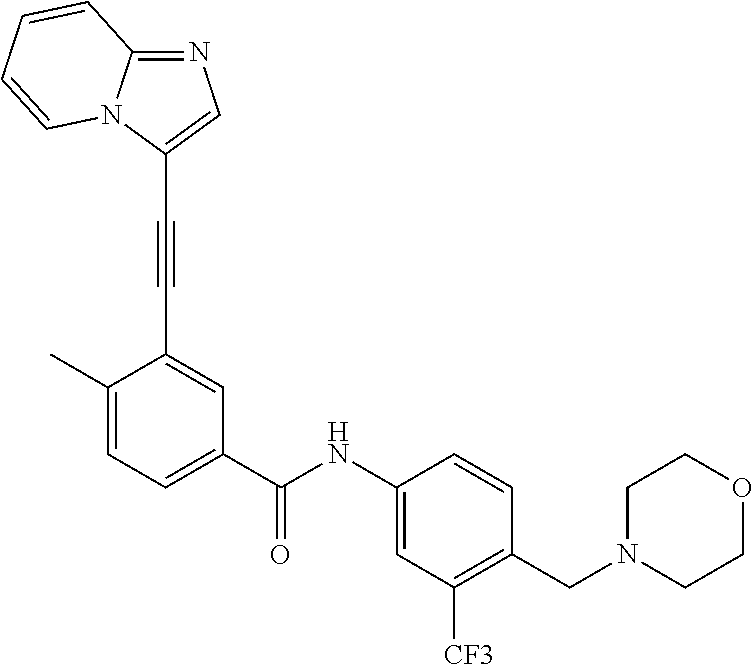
C12=NC=C(C#CC3=CC(C(NC4=CC([CF3])=C(CN5CCOCC5)C=C4)=O)=CC=C3C)N1C=CC=C2
